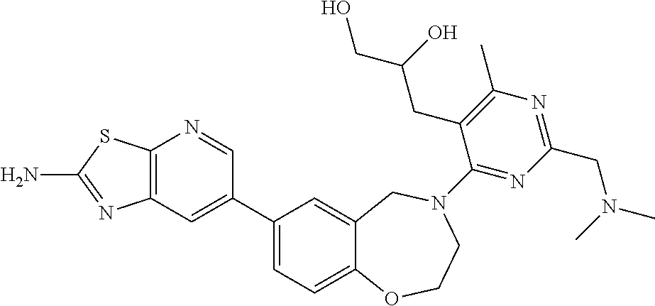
C12=C(C=C(C3=CC=C4C(=C3)CN(C3=NC(CN(C)C)=NC(C)=C3CC(CO)O)CCO4)C=N1)N=C(N)S2
